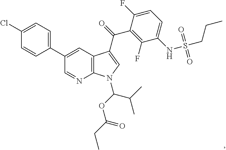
C1(Cl)=CC=C(C2=CC3=C(N=C2)N(C(OC(CC)=O)C(C)C)C=C3C(=O)C2=C(F)C(NS(CCC)(=O)=O)=CC=C2F)C=C1
